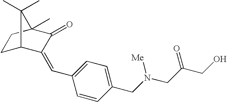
C1C2C(=CC3=CC=C(CN(CC(CO)=O)[Me])C=C3)C(=O)C(C)(C1)C2(C)C
